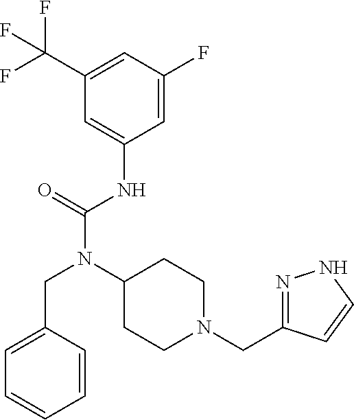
C1(C(F)(F)F)=CC(F)=CC(NC(N(C2CCN(CC3=NNC=C3)CC2)CC2=CC=CC=C2)=O)=C1
